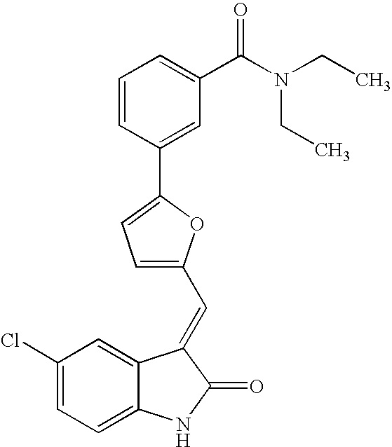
C1(Cl)=CC=C2C(=C1)C(=CC1=CC=C(C3=CC(C(N(CC)CC)=O)=CC=C3)O1)C(=O)N2
